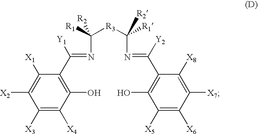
C1(O)=C(C([Y1])=NC([R1])([R3]C([R1])([R2])N=C(C2=C(O)C([X5])=C([X6])C([X7])=C2[X8])[Y2])[R2])C([X1])=C([X2])C([X3])=C1[X4]
